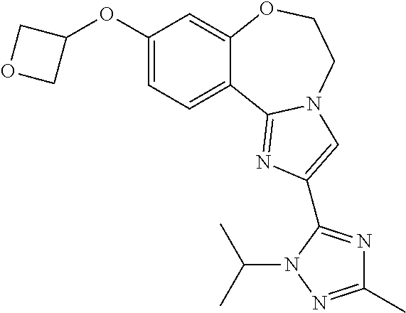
C1(OC2COC2)=CC=C2C(=C1)OCCN1C2=NC(C2=NC(C)=NN2C(C)C)=C1
